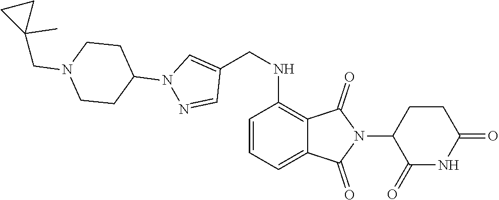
C1(=O)NC(=O)CCC1N1C(=O)C2=C(NCC3=CN(C4CCN(CC5(C)CC5)CC4)N=C3)C=CC=C2C1=O
